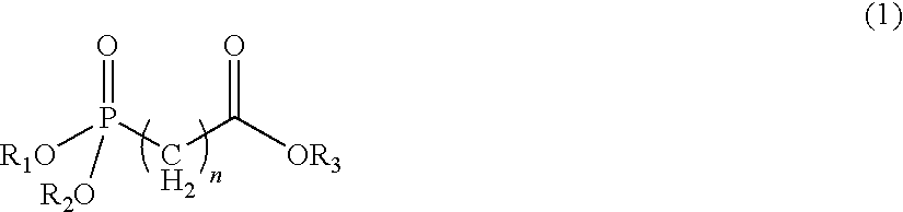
[R1O]P(CC([OR3])=O)(=O)[R2O]
